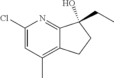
C1(Cl)=CC(C)=C2C(=N1)C(O)(CC)CC2
